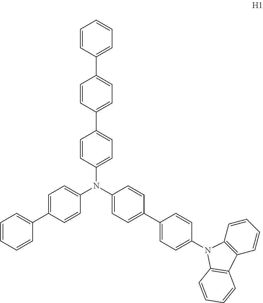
C1=CC=CC(C2=CC=C(N(C3=CC=C(C4=CC=C(N5C6=C(C=CC=C6)C6=C5C=CC=C6)C=C4)C=C3)C3=CC=C(C4=CC=C(C5=CC=CC=C5)C=C4)C=C3)C=C2)=C1
